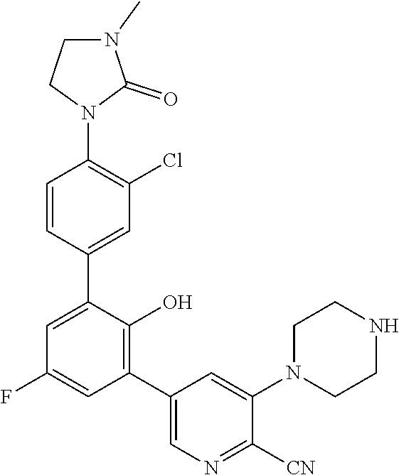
C1=C(C2=CC(Cl)=C(N3C(=O)N(C)CC3)C=C2)C(O)=C(C2=CN=C([CN])C(N3CCNCC3)=C2)C=C1F
